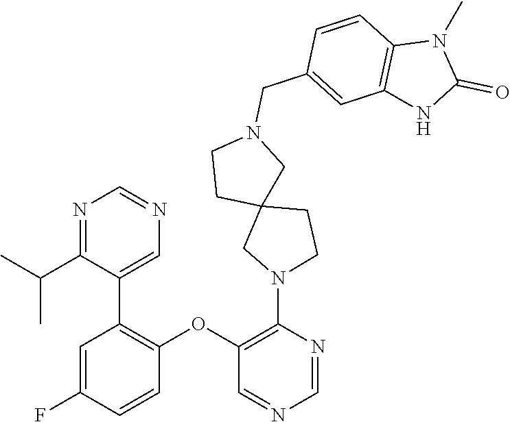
C1=C(F)C=CC(OC2=C(N3CC4(CC3)CCN(CC3=CC5=C(C=C3)N(C)C(=O)N5)C4)N=CN=C2)=C1C1=CN=CN=C1C(C)C
